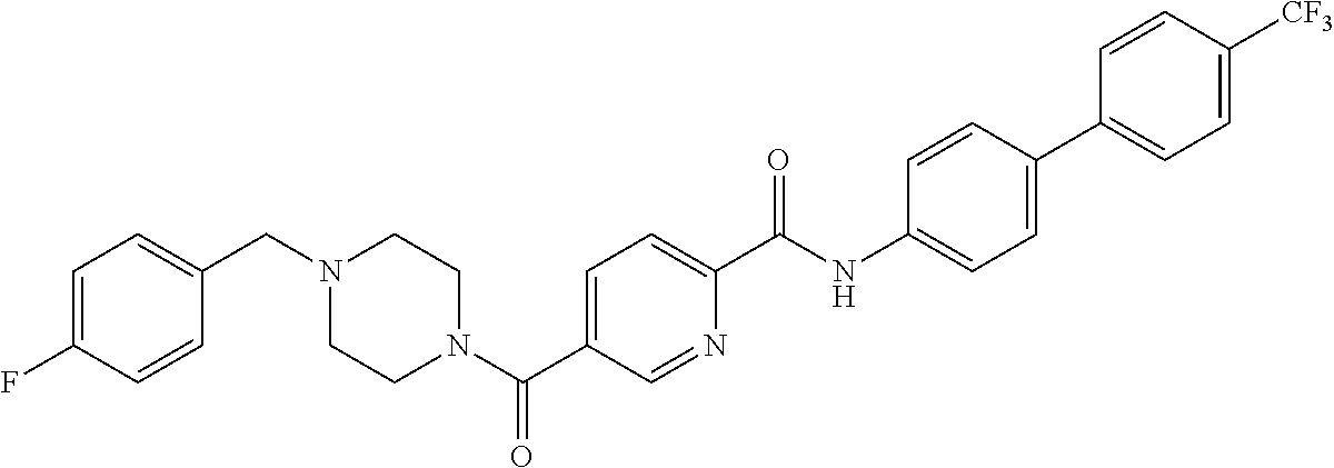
C1=C(F)C=CC(CN2CCN(C(C3=CC=C(C(NC4=CC=C(C5=CC=C([CF3])C=C5)C=C4)=O)N=C3)=O)CC2)=C1
